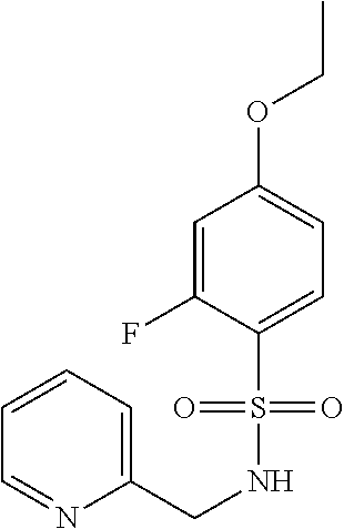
C1=C(F)C(S(NCC2=CC=CC=N2)(=O)=O)=CC=C1OCC
